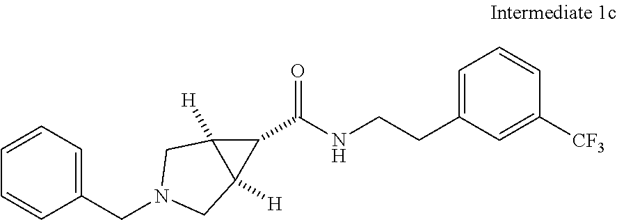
C1(CN2CC3([H])C([H])(C2)C3C(NCCC2=CC=CC([CF3])=C2)=O)=CC=CC=C1
